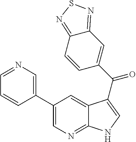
C12=NC=C(C3=CN=CC=C3)C=C1C(C(=O)C1=CC3=NSN=C3C=C1)=CN2
